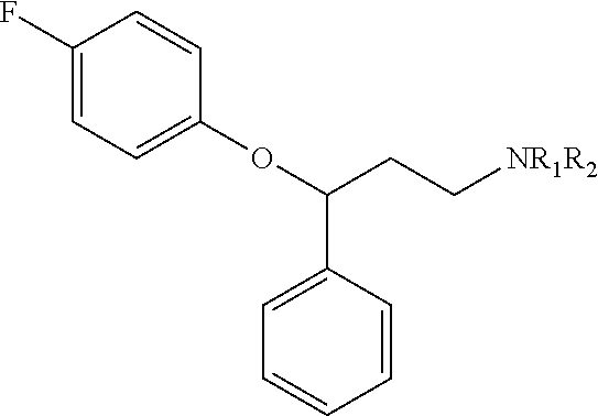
C1(F)=CC=C(OC(CC[NR1R2])C2=CC=CC=C2)C=C1
